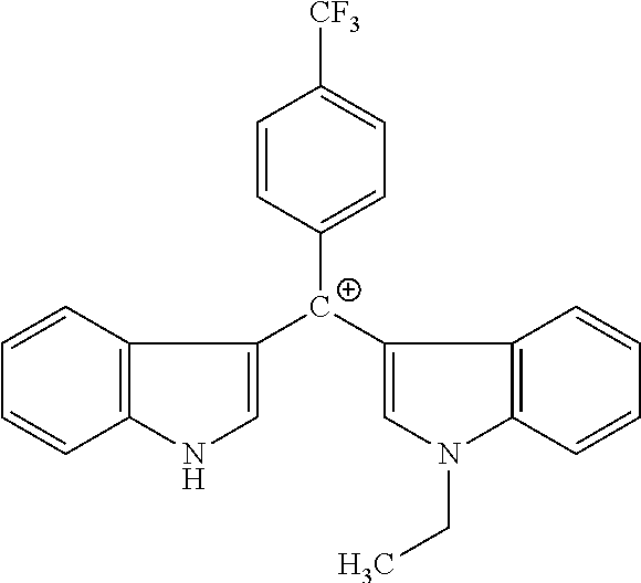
C1=CC([C+](C2=CNC3=C2C=CC=C3)C2=CN(CC)C3=C2C=CC=C3)=CC=C1[CF3]
